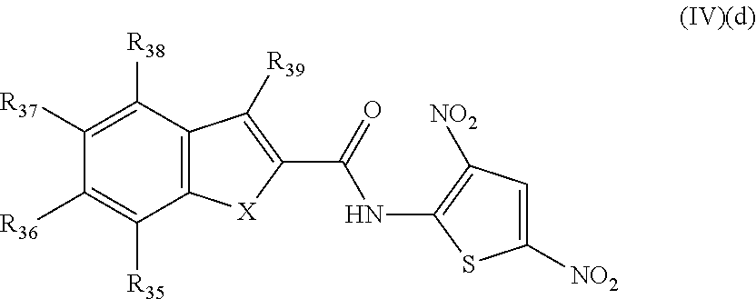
C12=C(C([R38])=C([R37])C([R36])=C1[R35])C([R39])=C(C(=O)NC1=C([NO2])C=C([NO2])S1)[X]2
